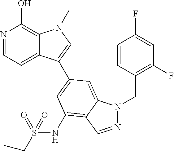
N1=CC=C2C(=C1O)N(C)C=C2C1=CC(NS(CC)(=O)=O)=C2C(=C1)N(CC1=C(F)C=C(F)C=C1)N=C2
